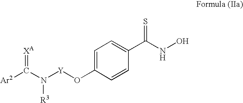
C1=C(O[Y]N(C([Ar2])=[XA])[R3])C=CC(C(NO)=S)=C1
